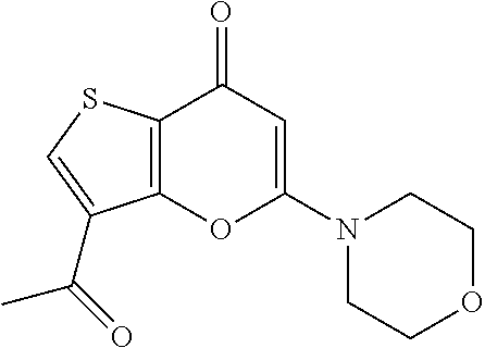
C12=C(C(=O)C=C(N3CCOCC3)O1)SC=C2C(=O)C
